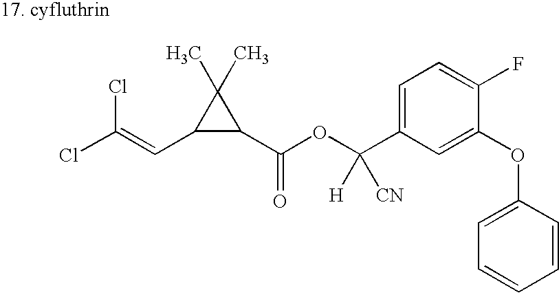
C1(C(OC(C2=CC=C(F)C(OC3=CC=CC=C3)=C2)([H])[CN])=O)C(C)(C)C1C=C(Cl)Cl
